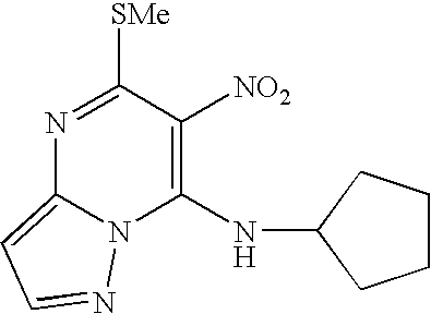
N1=C([SMe])C([NO2])=C(NC2CCCC2)N2C1=CC=N2
